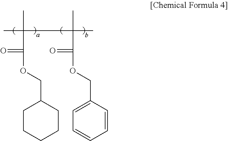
CC(C)(C(=O)OCC1CCCCC1)C(C)(C(OCC1=CC=CC=C1)=O)C
